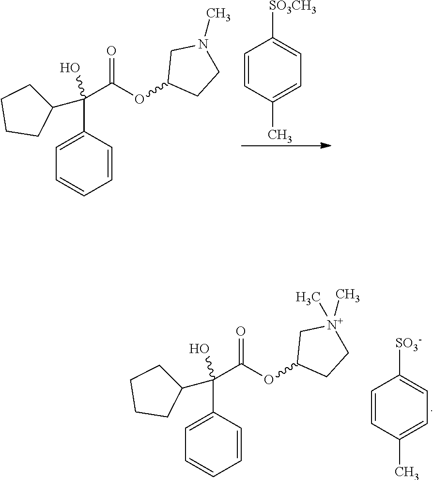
C1=CC(C)=CC=C1[SO3CH3].C(C(OC1CCN(C)C1)=O)(O)(C1CCCC1)C1=CC=CC=C1.C(C(OC1CC[N+](C)(C)C1)=O)(O)(C1CCCC1)C1=CC=CC=C1.C1=CC(C)=CC=C1[SO3-]
